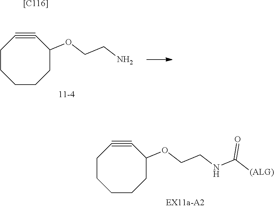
C1CCCCC(OCCN)C#C1.C1CCCCC(OCCNC([(ALG)])=O)C#C1.[[C116]]
